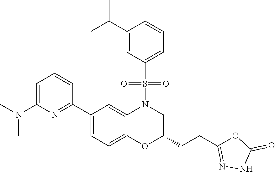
C1=C(N(C)C)N=C(C2=CC=C3C(=C2)N(S(C2=CC=CC(C(C)C)=C2)(=O)=O)CC(CCC2=NNC(=O)O2)O3)C=C1
